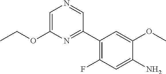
NC1=CC(F)=C(C2=NC(OCC)=CN=C2)C=C1OC
